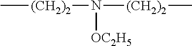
C[(CH2)2]N([(CH2)2]C)[OC2H5]
